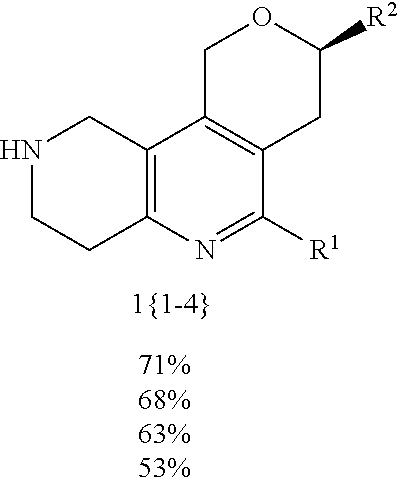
N1CCC2=C(C1)C1=C(C([R1])=N2)CC([R2])OC1
